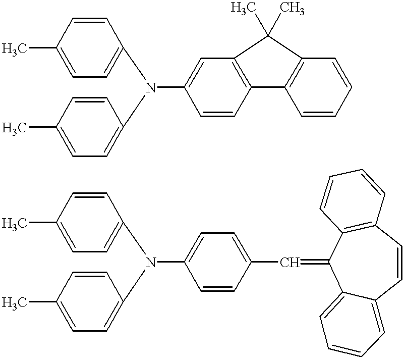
C1=CC(C)=CC=C1N(C1=CC=C(C)C=C1)C1=CC2=C(C=C1)C1=C(C2(C)C)C=CC=C1.C1=CC(C)=CC=C1N(C1=CC=C(C)C=C1)C1=CC=C(C=C2C3=CC=CC=C3C=CC3=C2C=CC=C3)C=C1
